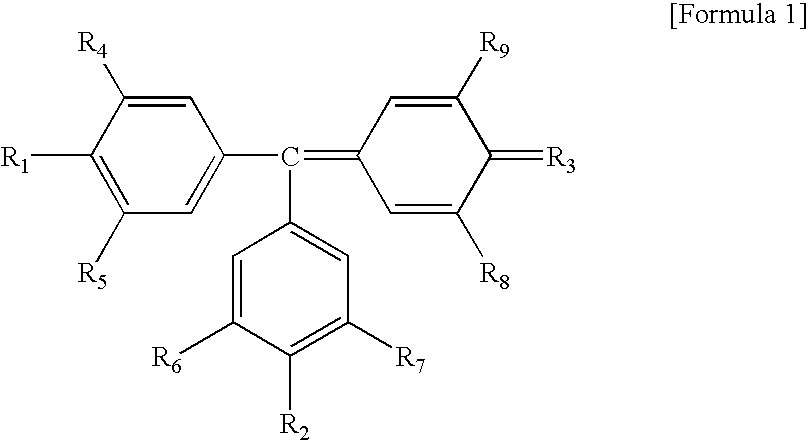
C1=C([R4])C([R1])=C([R5])C=C1C(=C1C=C([R8])C(=[R3])C([R9])=C1)C1=CC([R7])=C([R2])C([R6])=C1
